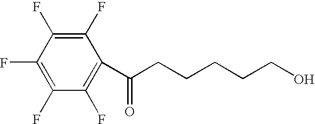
C1(F)=C(F)C(F)=C(F)C(F)=C1C(CCCCCO)=O
